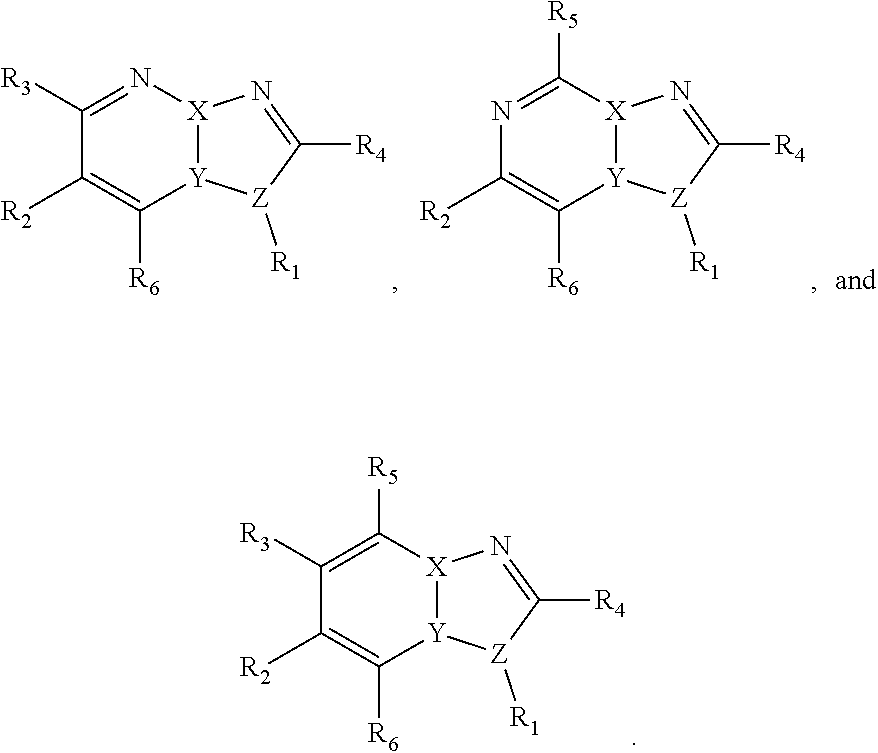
C1([R3])=N[X]2[Y](C([R6])=C1[R2])[Z]([R1])C([R4])=N2.N1=C([R5])[X]2[Y](C([R6])=C1[R2])[Z]([R1])C([R4])=N2.C1([R3])=C([R5])[X]2[Y](C([R6])=C1[R2])[Z]([R1])C([R4])=N2
